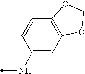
C1(NC)=CC2=C(C=C1)OCO2
